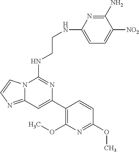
C12=NC=CN1C(NCCNC1=CC=C([NO2])C(N)=N1)=NC(C1=C(OC)N=C(OC)C=C1)=C2
